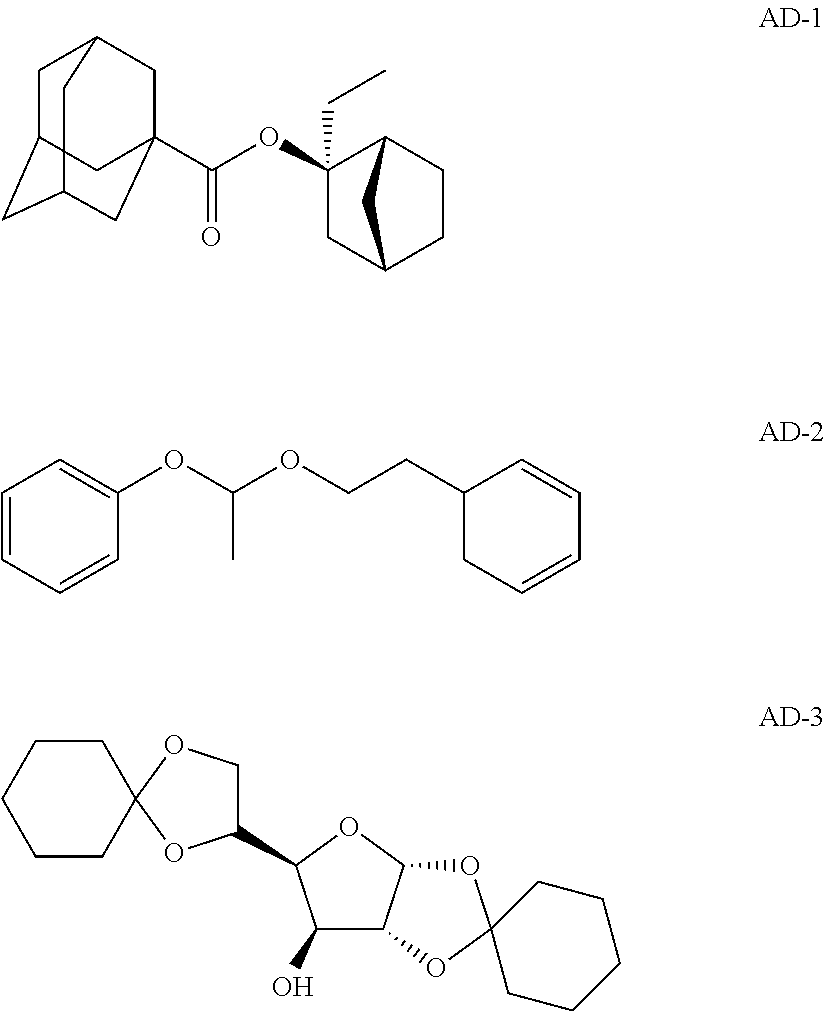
C1C2CC3CC(C(OC4(CC)CC5CCC4C5)=O)(CC1C3)C2.C1=CC=CC(OC(OCCC2CC=CC=C2)C)=C1.C1CC2(CCC1)OC(C1C(O)C3C(O1)OC1(O3)CCCCC1)CO2
